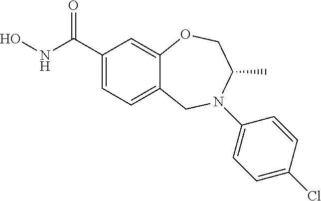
C12=CC=C(C(NO)=O)C=C1OCC(C)N(C1=CC=C(Cl)C=C1)C2
